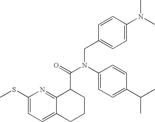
C1(SC)=CC=C2C(=N1)C(C(=O)N(C1=CC=C(C(C)C)C=C1)CC1=CC=C(N(C)C)C=C1)CCC2
